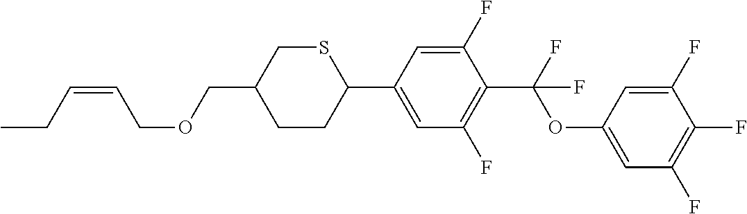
O(CC1CCC(C2=CC(F)=C(C(OC3=CC(F)=C(F)C(F)=C3)(F)F)C(F)=C2)SC1)CC=CCC
